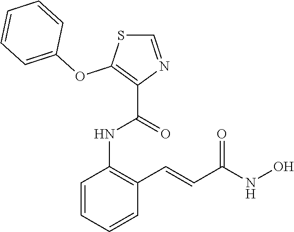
C1=CC=CC(C=CC(NO)=O)=C1NC(=O)C1=C(OC2=CC=CC=C2)SC=N1
